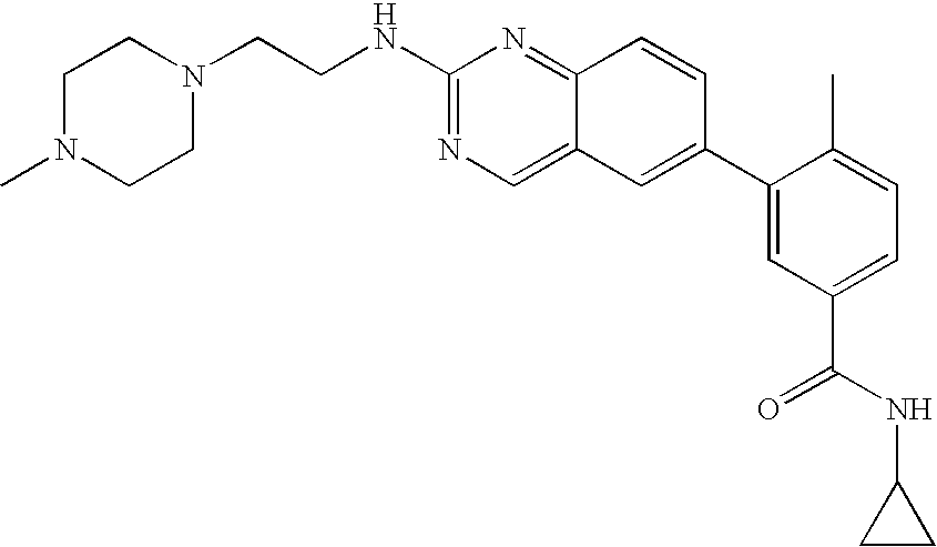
C12=NC(NCCN3CCN(C)CC3)=NC=C1C=C(C1=CC(C(=O)NC3CC3)=CC=C1C)C=C2
